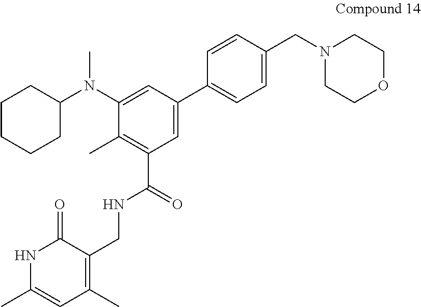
C1(C)=C(C(=O)NCC2=C(C)C=C(C)NC2=O)C=C(C2=CC=C(CN3CCOCC3)C=C2)C=C1N(C1CCCCC1)C
